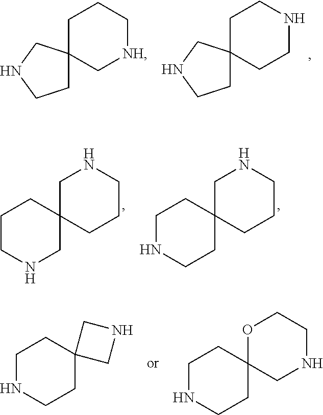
C1CNCC12CCNCC2.C1CNCC12CCC[NH]C2.C1CNCC2(C1)CCCNC2.C1NCCC2(C1)CCCNC2.C1NCCC2(C1)CNCCO2.C1NCCC2(C1)CNC2
